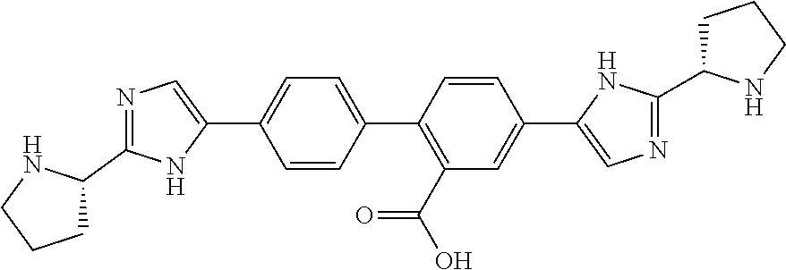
N1=C(C2CCCN2)NC(C2=CC=C(C3=C(C(O)=O)C=C(C4=CN=C(C5CCCN5)N4)C=C3)C=C2)=C1
